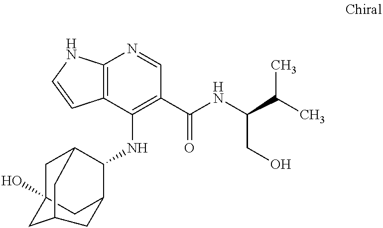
C12=C(C(NC3C4CC5(O)CC3CC(C5)C4)=C(C(NC(C(C)C)CO)=O)C=N1)C=CN2
